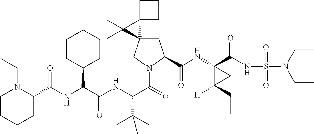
C1CCCC(C(NC(C(NC(C(=O)N2CC3(CC2C(NC2(C(NS(=O)(=O)N(CC)CC)=O)C([H])(CC)C2)=O)C2(C3(C)C)CCC2)C(C)(C)C)=O)C2CCCCC2)=O)N1CC
